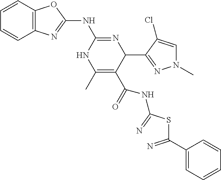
C1=CC2=C(C=C1)N=C(NC1=NC(C3=NN(C)C=C3Cl)C(C(=O)NC(SC(=N)C3=CC=CC=C3)=N)=C(C)N1)O2
